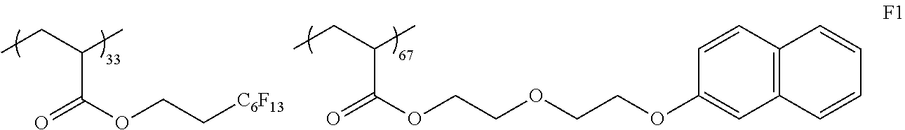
CCC(C(=O)OCC[C6F13])C.CCC(C(=O)OCCOCCOC1=CC2=C(C=C1)C=CC=C2)C
